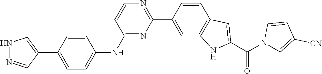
N1N=CC(C2=CC=C(NC3=NC(C4=CC5=C(C=C4)C=C(C(N4C=C([CN])C=C4)=O)N5)=NC=C3)C=C2)=C1
